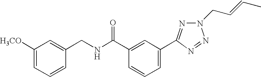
O=C(C1=CC(C2=NN(CC=CC)N=N2)=CC=C1)NCC1=CC([H3CO])=CC=C1
